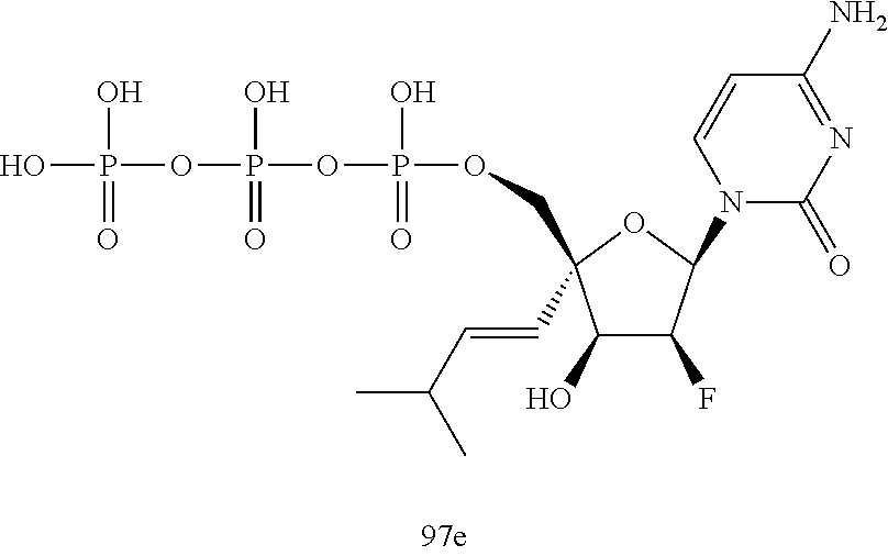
OP(O)(OP(O)(=O)OP(O)(=O)OCC1(C=CC(C)C)C(O)C(F)C(N2C(=O)N=C(N)C=C2)O1)=O
